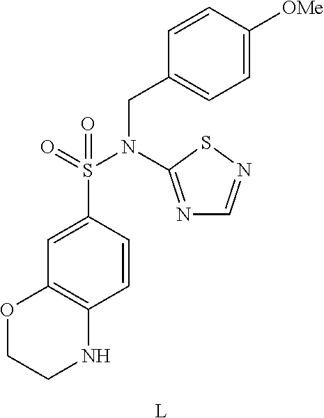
C1=CC(S(N(C2=NC=NS2)CC2=CC=C([OMe])C=C2)(=O)=O)=CC2=C1NCCO2.[L]
